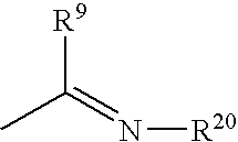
[R9]C(=N[R20])C
